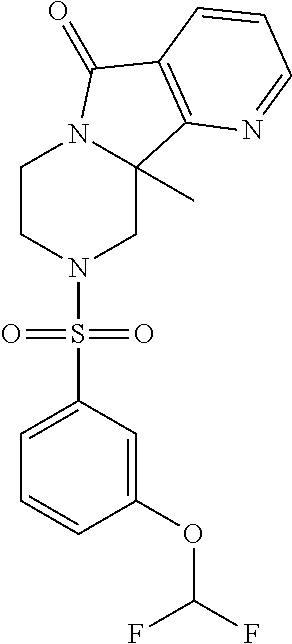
C1CN(S(C2=CC=CC(OC(F)F)=C2)(=O)=O)CC2(C)N1C(=O)C1=C2N=CC=C1
